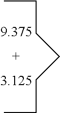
[9.375].[3.125].CCCCCCC
